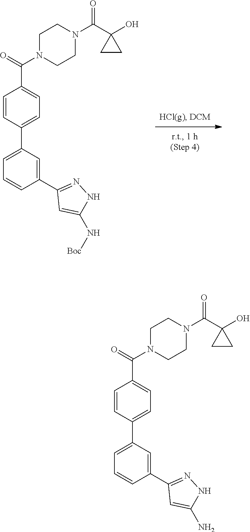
C(C1(O)CC1)(=O)N1CCN(C(C2=CC=C(C3=CC=CC(C4=NNC(N[Boc])=C4)=C3)C=C2)=O)CC1.C(C1(O)CC1)(=O)N1CCN(C(C2=CC=C(C3=CC=CC(C4=NNC(N)=C4)=C3)C=C2)=O)CC1
